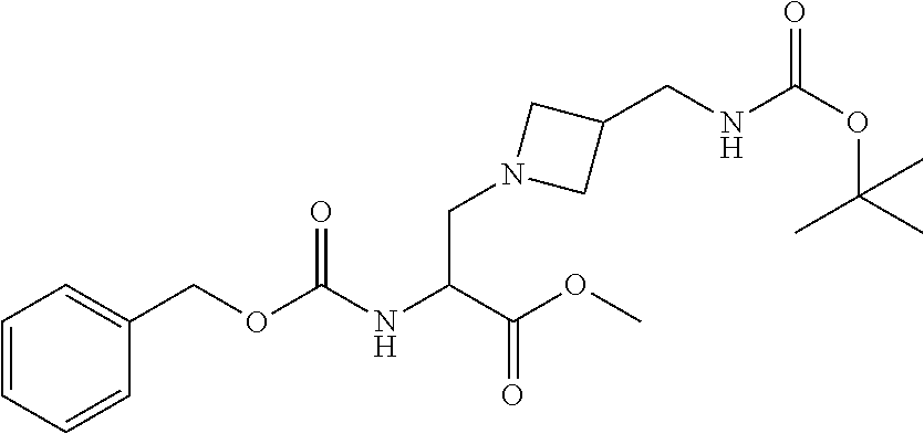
C1=CC=CC(COC(NC(C(OC)=O)CN2CC(CNC(OC(C)(C)C)=O)C2)=O)=C1
